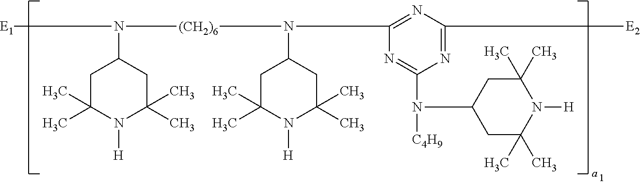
[E1]N([(CH2)6]N(C1CC(C)(C)N([H])C(C)(C)C1)C1=NC([E2])=NC(N([C4H9])C2CC(C)(C)N([H])C(C)(C)C2)=N1)C1CC(C)(C)N([H])C(C)(C)C1
